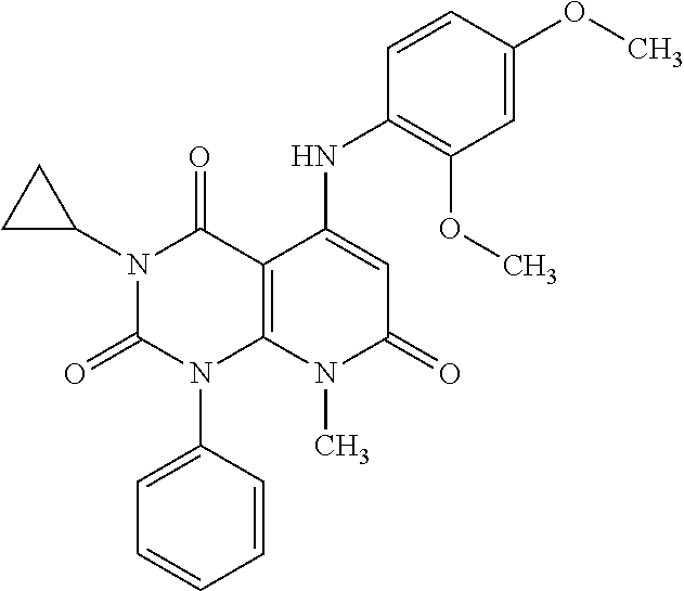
C1=CC(N2C3=C(C(=O)N(C4CC4)C2=O)C(NC2=C(OC)C=C(OC)C=C2)=CC(=O)N3C)=CC=C1
